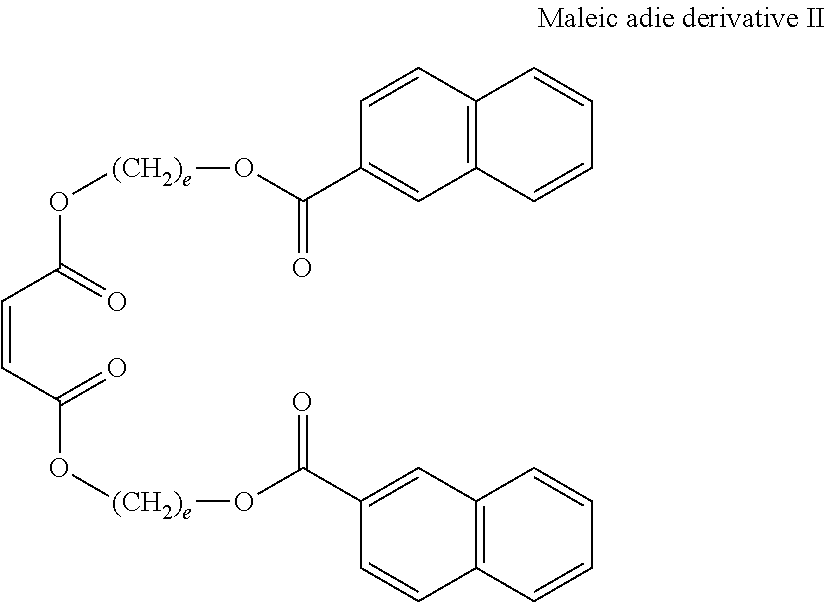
C(=CC(=O)O[(CH2)e]OC(=O)C1=CC2=C(C=CC=C2)C=C1)C(=O)O[(CH2)e]OC(=O)C1=CC2=C(C=C1)C=CC=C2
